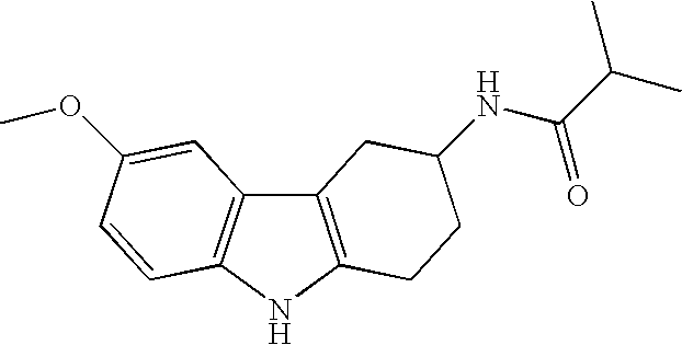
C12=C(NC3=C1C=C(OC)C=C3)CCC(NC(=O)C(C)C)C2
